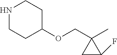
N1CCC(OCC2(C)CC2F)CC1
